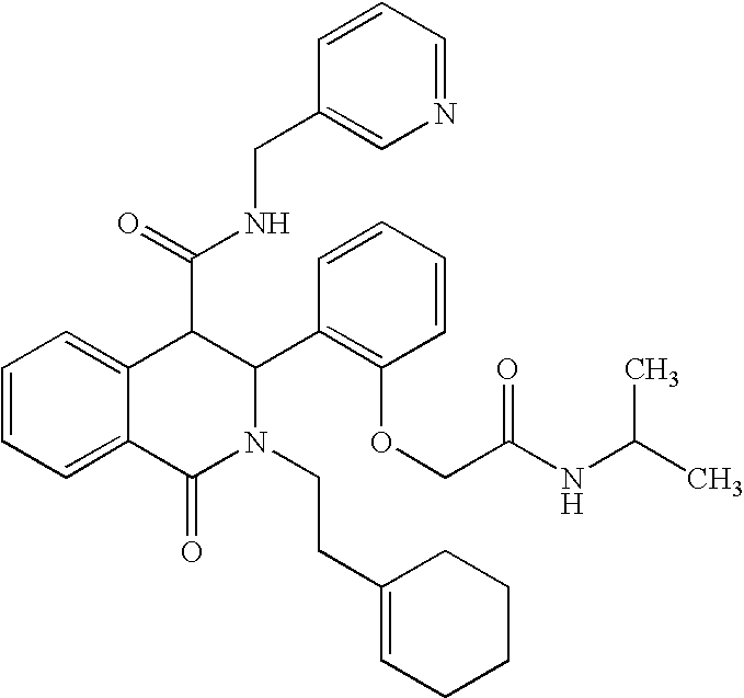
C1=CC=C2C(=C1)C(C(=O)NCC1=CN=CC=C1)C(C1=C(OCC(NC(C)C)=O)C=CC=C1)N(CCC1=CCCCC1)C2=O
